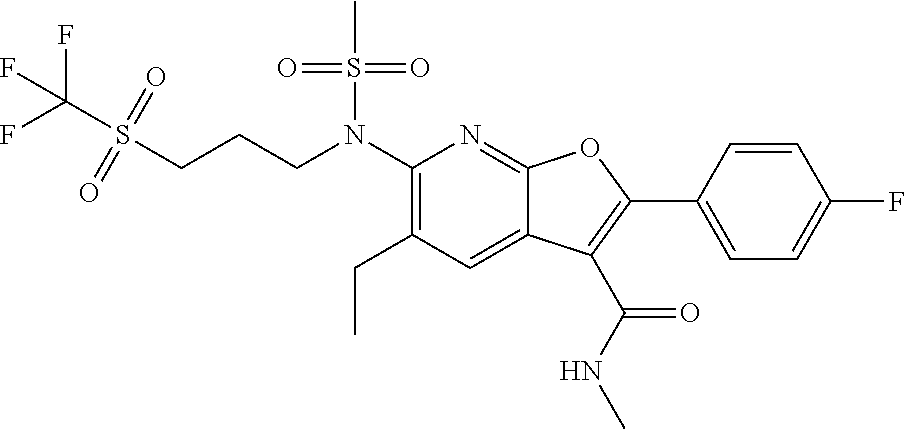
S(CCCN(C1=C(CC)C=C2C(=N1)OC(C1=CC=C(F)C=C1)=C2C(NC)=O)S(C)(=O)=O)(C(F)(F)F)(=O)=O
